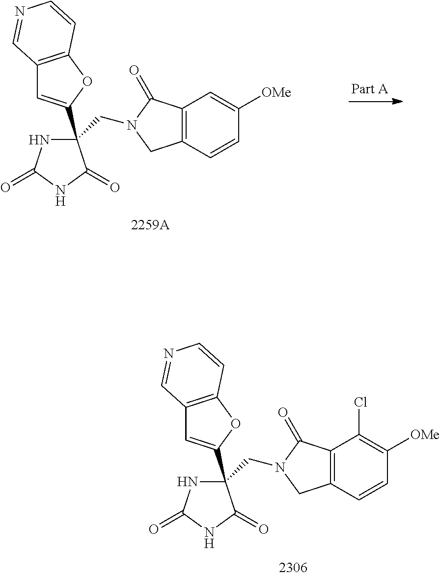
C1(CN2C(=O)C3=C(C2)C=CC([OMe])=C3)(C2=CC3=C(O2)C=CN=C3)NC(=O)NC1=O.C1(CN2C(=O)C3=C(C2)C=CC([OMe])=C3Cl)(C2=CC3=C(O2)C=CN=C3)NC(=O)NC1=O
